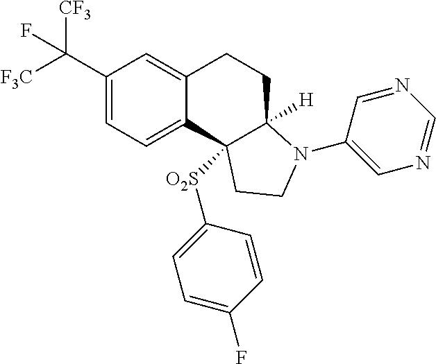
C1(C([F3C])([CF3])F)=CC=C2C(=C1)CCC1([H])N(C3=CN=CN=C3)CCC21[O2S]C1=CC=C(F)C=C1
